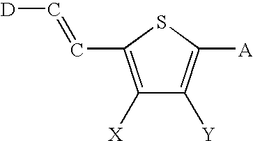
C1([X])=C(C=C[D])SC([A])=C1[Y]
